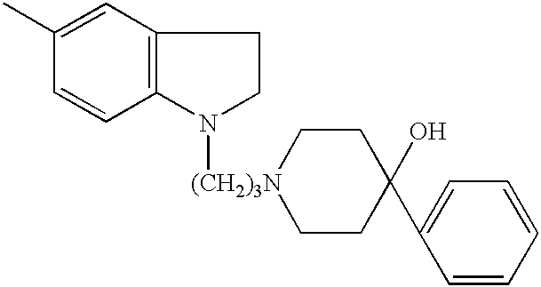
C12=C(C=C(C)C=C1)CCN2[(CH2)3N]1CCC(O)(C2=CC=CC=C2)CC1
